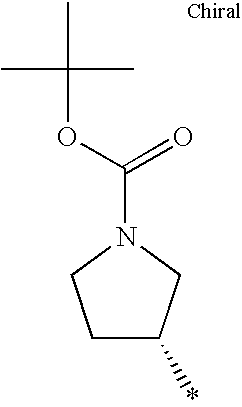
C1C(*)CN(C(OC(C)(C)C)=O)C1
